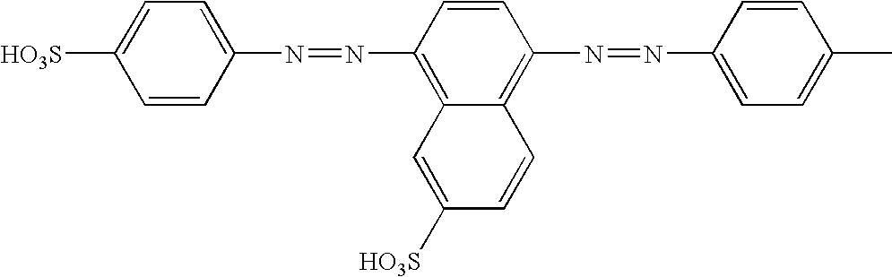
C1(N=NC2=C3C(=C(N=NC4=CC=C(C)C=C4)C=C2)C=CC([HO3S])=C3)=CC=C([HO3S])C=C1
